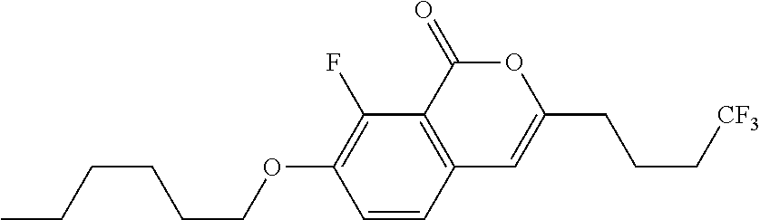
C1=CC2=C(C(F)=C1OCCCCCC)C(=O)OC(CCC[CF3])=C2
